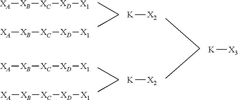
[XA][XB][XC][XD][X1].[XA][XB][XC][XD][X1].[XA][XB][XC][XD][X1].[XA][XB][XC][XD][X1].[K][X2].[K][X2].[K][X3]
